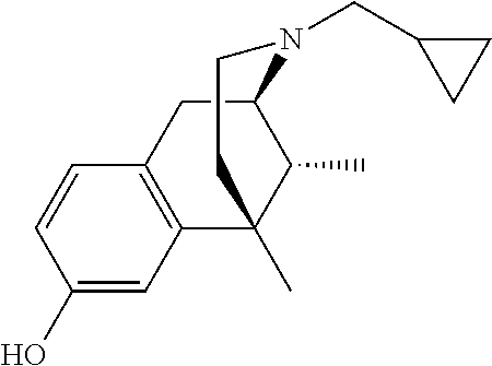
C1(O)=CC2=C(C=C1)CC1C(C)C2(C)CCN1CC1CC1
